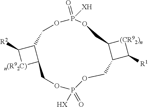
[n(R92C)]1C2C(C1[R2])COP(=O)([XH])OCC1C(C([R1])[(CR92)n]1)COP(=O)([HX])OC2
